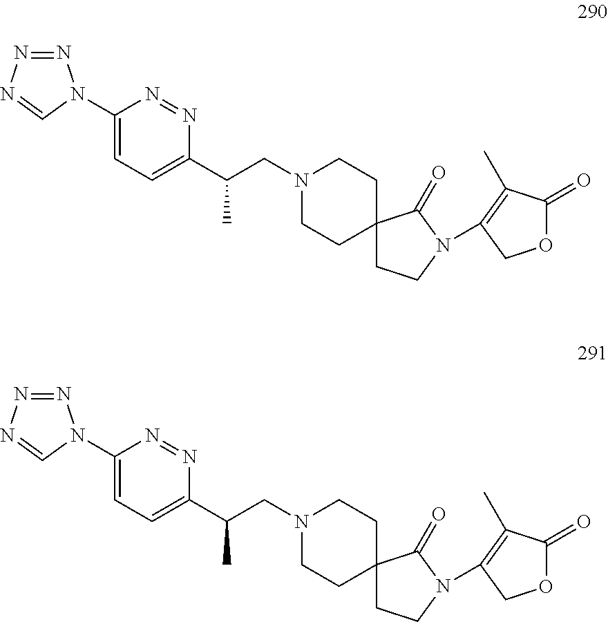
C1(N2N=NN=C2)=CC=C(C(CN2CCC3(CC2)CCN(C2=C(C)C(=O)OC2)C3=O)C)N=N1.C1(N2N=NN=C2)=CC=C(C(CN2CCC3(CC2)CCN(C2=C(C)C(=O)OC2)C3=O)C)N=N1
